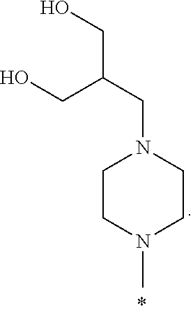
C1CN(C)CCN1CC(CO)CO
